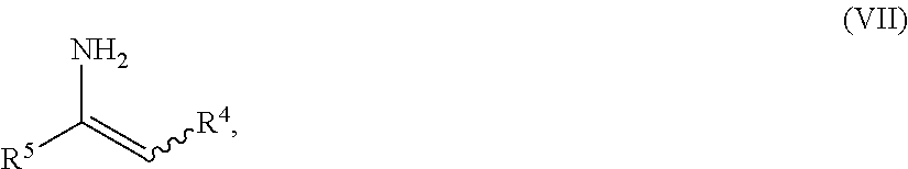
[R5]C(=C[R4])N
